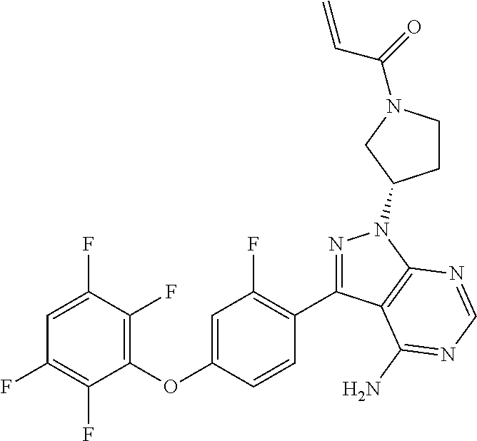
C1(OC2=CC(F)=C(C3=NN(C4CCN(C(=O)C=C)C4)C4=C3C(N)=NC=N4)C=C2)=C(F)C(F)=CC(F)=C1F
